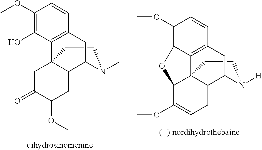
C1CN(C)C2C3C1(C1=C(C=CC(OC)=C1O)C2)CC(=O)C(OC)C3.C1CN([H])C2C3C14C1=C(C=CC(OC)=C1OC4C(OC)=CC3)C2
